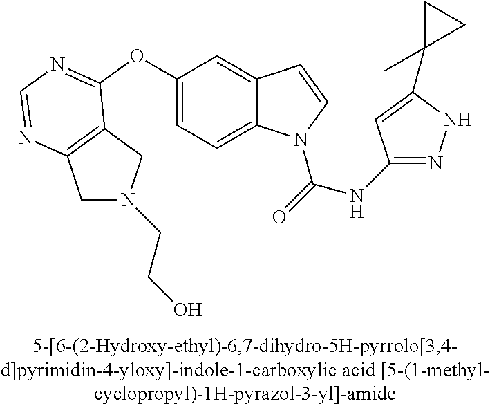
C1(OC2=NC=NC3=C2CN(CCO)C3)=CC=C2C(=C1)C=CN2C(=O)NC1=NNC(C2(C)CC2)=C1
